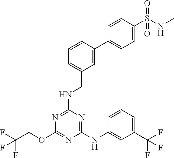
C1(NC2=CC(C(F)(F)F)=CC=C2)=NC(NCC2=CC=CC(C3=CC=C(S(NC)(=O)=O)C=C3)=C2)=NC(OCC(F)(F)F)=N1
